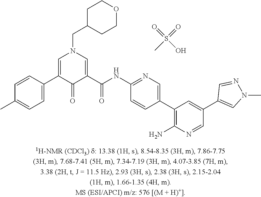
C1=C(C2=CN(CC3CCOCC3)C=C(C(NC3=NC=C(C4=C(N)N=CC(C5=CN(C)N=C5)=C4)C=C3)=O)C2=O)C=CC(C)=C1.CS(=O)(=O)O
